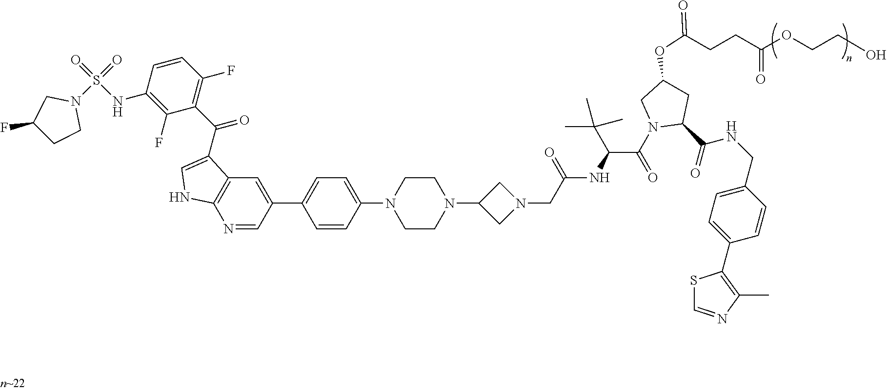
N1=CC(C2=CC=C(N3CCN(C4CN(CC(NC(C(N5C(C(=O)NCC6=CC=C(C7=C(C)N=CS7)C=C6)CC(OC(=O)CCC(OCCO)=O)C5)=O)C(C)(C)C)=O)C4)CC3)C=C2)=CC2=C1NC=C2C(C1=C(F)C=CC(NS(=O)(N2CC(F)CC2)=O)=C1F)=O
